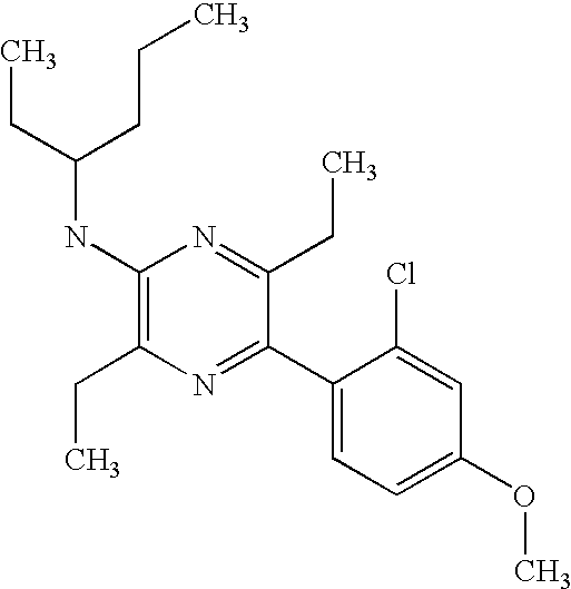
C1(NC(CCC)CC)=C(CC)N=C(C2=CC=C(OC)C=C2Cl)C(CC)=N1
